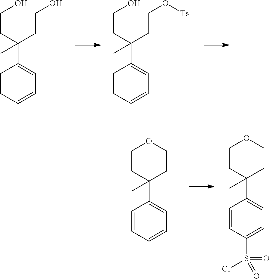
C1=CC=CC=C1C(CCO)(CCO)C.C1=CC=CC=C1C(CCO)(CCO[Ts])C.C1=CC=CC=C1C1(C)CCOCC1.C1=CC(S(=O)(=O)Cl)=CC=C1C1(C)CCOCC1
